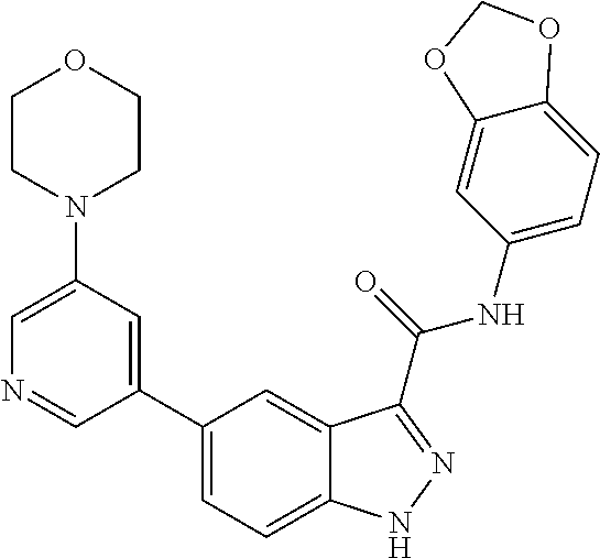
C1(N2CCOCC2)=CN=CC(C2=CC=C3C(=C2)C(C(NC2=CC=C4C(=C2)OCO4)=O)=NN3)=C1
